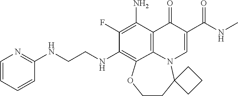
C1(F)=C(N)C2=C3N(C=C(C(=O)NC)C2=O)C2(CCOC3=C1NCCNC1=NC=CC=C1)CCC2
